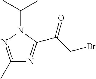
C1(C)=NN(C(C)C)C(C(CBr)=O)=N1
